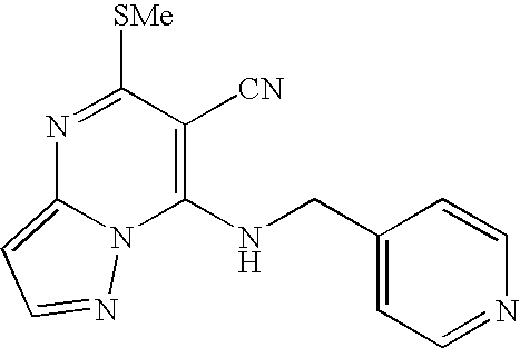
N1=C([SMe])C([CN])=C(NCC2=CC=NC=C2)N2C1=CC=N2
